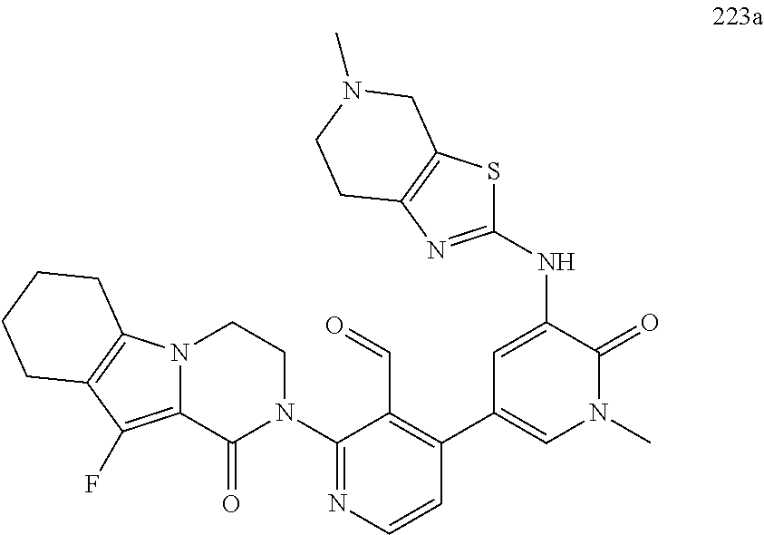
N12C(=C(F)C3=C1CCCC3)C(=O)N(C1=NC=CC(C3=CN(C)C(=O)C(NC4=NC5=C(S4)CN(C)CC5)=C3)=C1C=O)CC2
